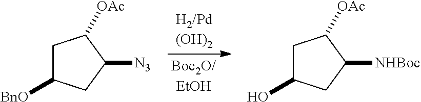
C1C(O)CC([NHBoc])C1[OAc].C1C([BnO])CC([N3])C1[OAc]
